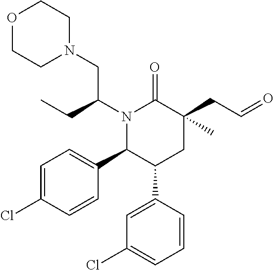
N1(C(CC)CN2CCOCC2)C(C2=CC=C(Cl)C=C2)C(C2=CC(Cl)=CC=C2)CC(CC=O)(C)C1=O
